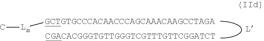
[Lm]([GCTGTGCCCACAACCCAGCAAACAAGCCTAGA])C
